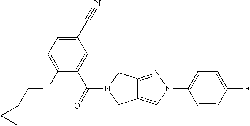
C1(C#N)=CC=C(OCC2CC2)C(C(=O)N2CC3=CN(C4=CC=C(F)C=C4)N=C3C2)=C1
